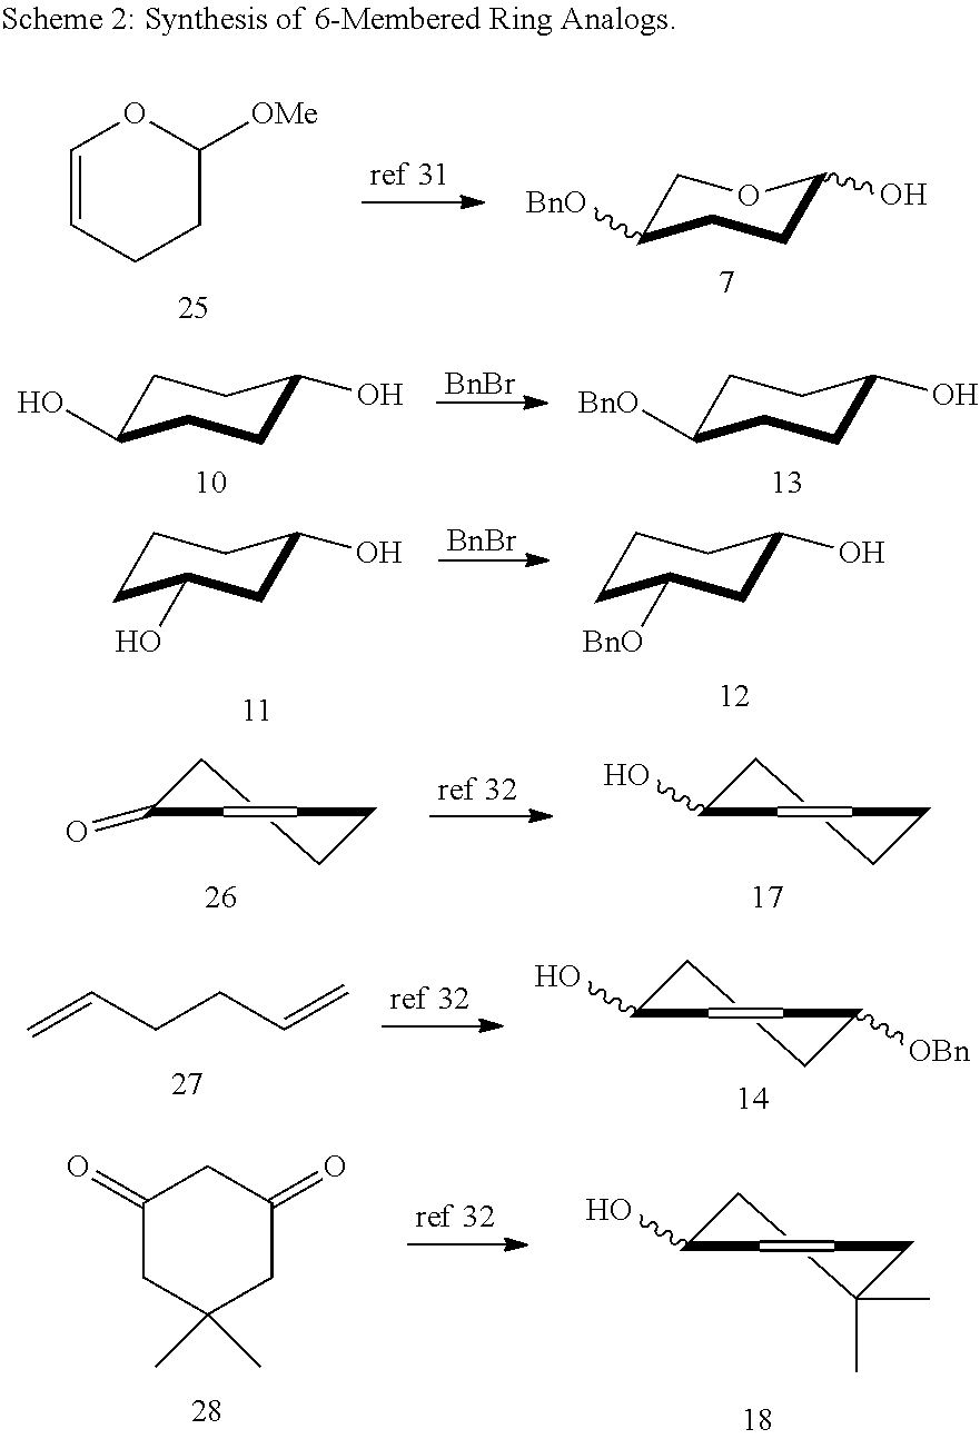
C1C([BnO])CCC(O)O1.C1=CCCC([OMe])O1.C1C([BnO])CCC(O)C1.C1C(O)CCC(O)C1.[BnBr].[BnBr].C1CC(O)CC(O)C1.C1CC([BnO])CC(O)C1.C1CCC=CC1O.C1CCC=CC1=O.C=CCCC=C.C1CC([OBn])C=CC1O.C1(=O)CC(C)(C)CC(=O)C1.C1C(C)(C)CC=CC1O
